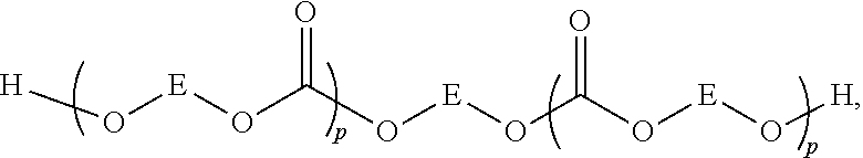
C(O[E]O[H])(O[E]OC(O[E]O[H])=O)=O
